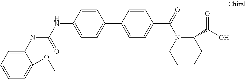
C1=CC=C(OC)C(NC(NC2=CC=C(C3=CC=C(C(=O)N4CCCCC4C(O)=O)C=C3)C=C2)=O)=C1
